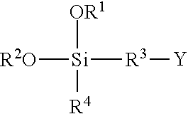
[R2O][Si]([OR1])([R4])[R3][Y]
